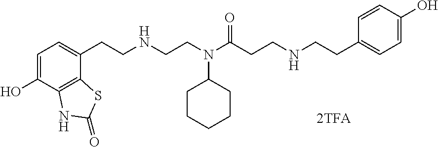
C1=C(O)C2=C(C(CCNCCN(C(CCNCCC3=CC=C(O)C=C3)=O)C3CCCCC3)=C1)SC(=O)N2
